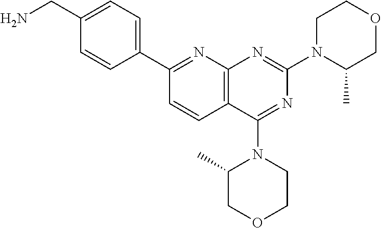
NCC1=CC=C(C2=NC3=C(C=C2)C(N2C(C)COCC2)=NC(N2C(C)COCC2)=N3)C=C1
